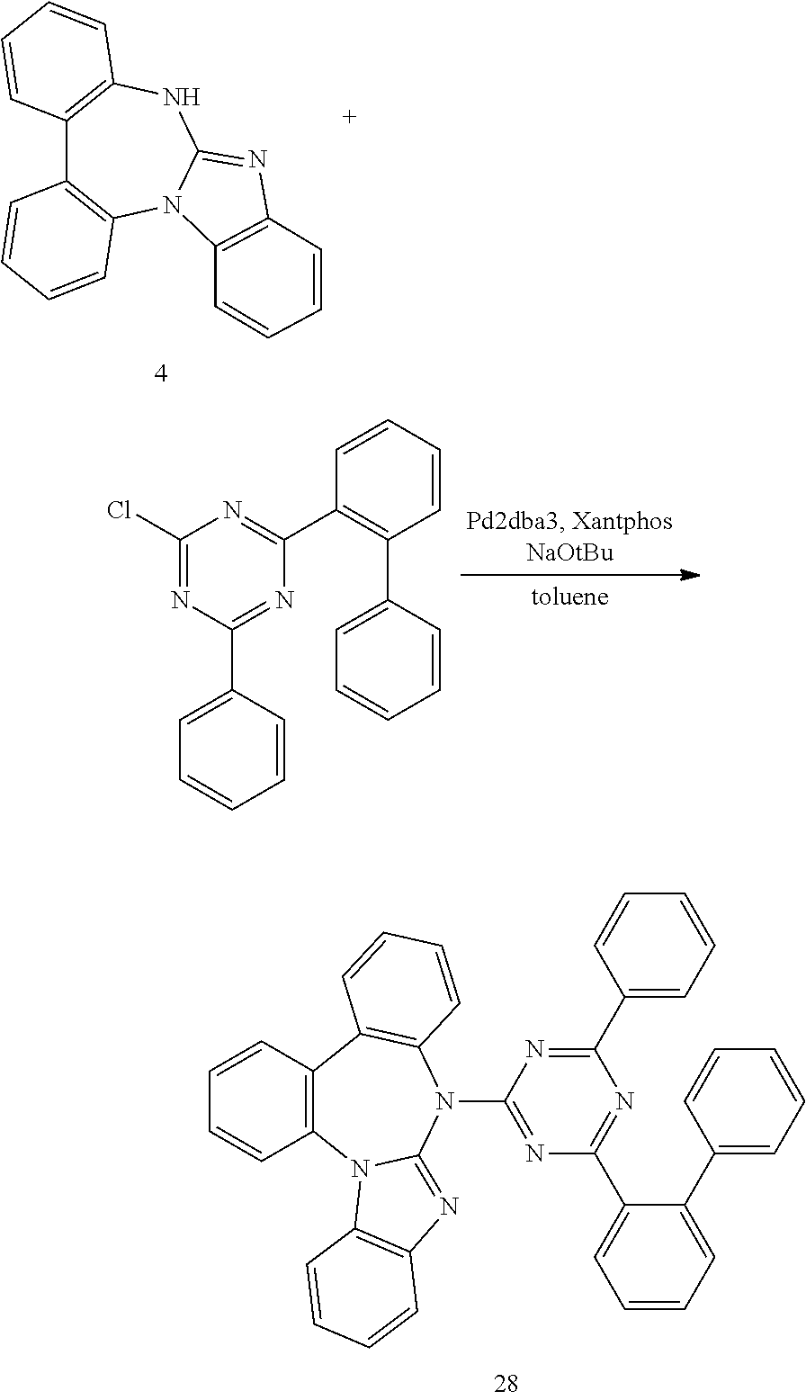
C12=C(NC3=NC4=C(N3C3=C1C=CC=C3)C=CC=C4)C=CC=C2.C1(C2=CC=CC=C2)=NC(N2C3=C(C4=C(N5C2=NC2=C5C=CC=C2)C=CC=C4)C=CC=C3)=NC(C2=CC=CC=C2C2=CC=CC=C2)=N1.C1(Cl)=NC(C2=CC=CC=C2)=NC(C2=C(C3=CC=CC=C3)C=CC=C2)=N1
